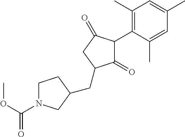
C1(=O)C(C2=C(C)C=C(C)C=C2C)C(=O)CC1CC1CN(C(OC)=O)CC1
